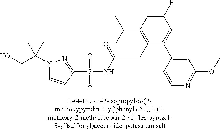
C1(CC(NS(C2=NN(C(CO)(C)C)C=C2)(=O)=O)=O)=C(C(C)C)C=C(F)C=C1C1=CC(OC)=NC=C1
